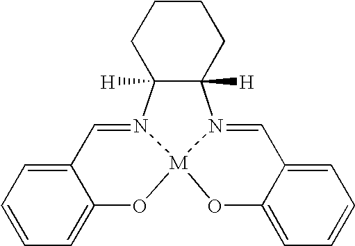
C1CC2([H])C([H])(CC1)N1=CC3=CC=CC=C3O[M]13N2=CC1=CC=CC=C1O3
